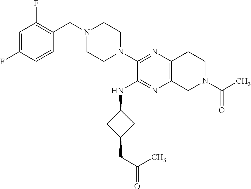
C1=C(F)C=CC(CN2CCN(C3=NC4=C(N=C3NC3CC(CC(=O)C)C3)CN(C(C)=O)CC4)CC2)=C1F
